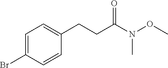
C1=C(Br)C=CC(CCC(=O)N(C)OC)=C1
